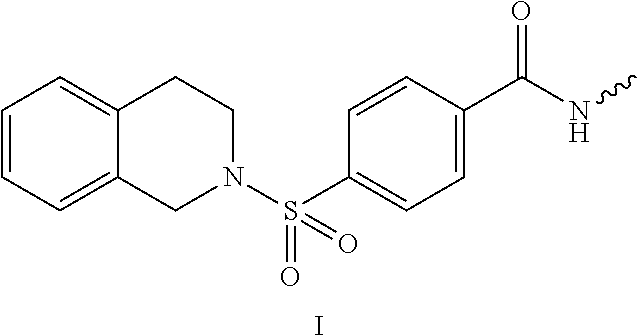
C1=CC=C2C(=C1)CCN(S(C1=CC=C(C(NC)=O)C=C1)(=O)=O)C2.I
